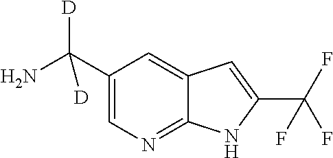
C1(C(N)([D])[D])=CN=C2C(=C1)C=C(C(F)(F)F)N2
